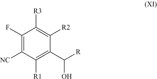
C1(F)=C([NC])C([R1])=C(C([R])O)C([R2])=C1[R3]
